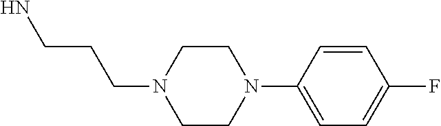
NCCCN1CCN(C2=CC=C(F)C=C2)CC1
